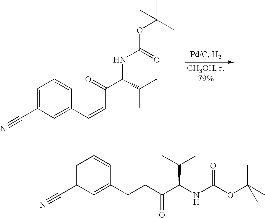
C1=C(C#N)C=C(C=CC(C(C(C)C)NC(OC(C)(C)C)=O)=O)C=C1.C1=C(C#N)C=C(CCC(C(NC(OC(C)(C)C)=O)C(C)C)=O)C=C1
